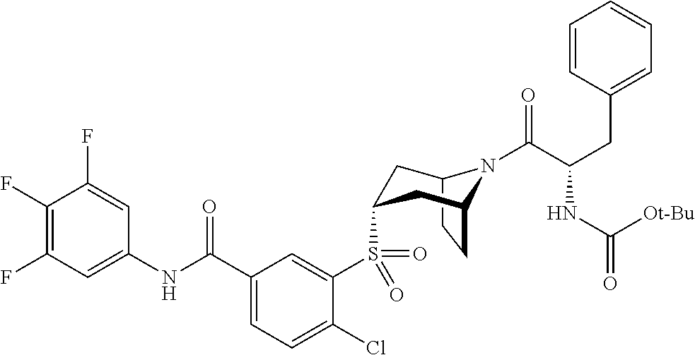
C1(F)=C(F)C=C(NC(C2=CC=C(Cl)C(S(=O)(=O)C3CC4N(C(C(CC5=CC=CC=C5)NC(=O)[Ot-Bu])=O)C(CC4)C3)=C2)=O)C=C1F
